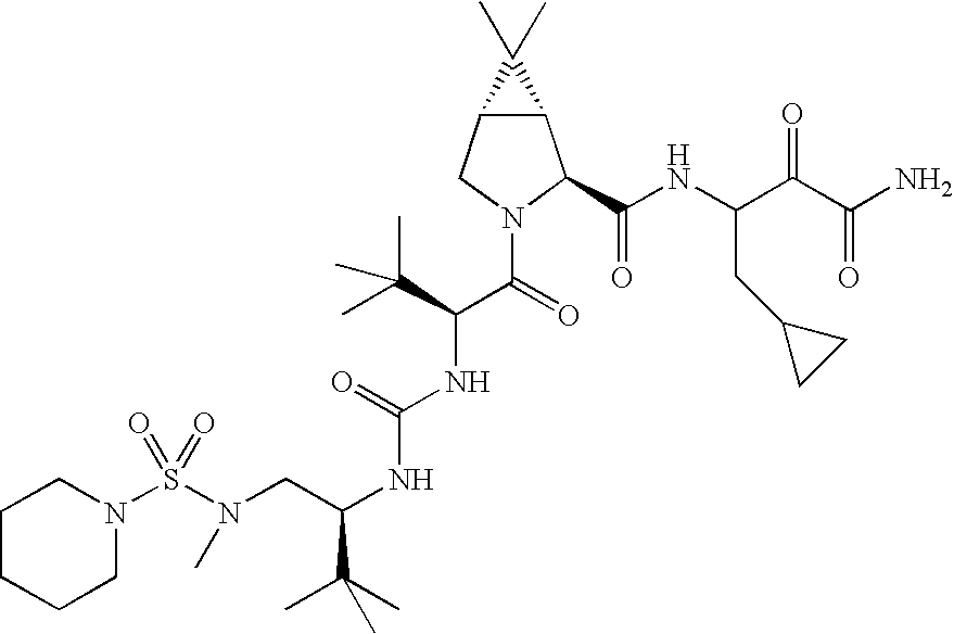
N(C(NC(C(=O)N1C(C(NC(C(C(N)=O)=O)CC2CC2)=O)C2C(C1)C2(C)C)C(C)(C)C)=O)C(C(C)(C)C)CN(S(N1CCCCC1)(=O)=O)C
